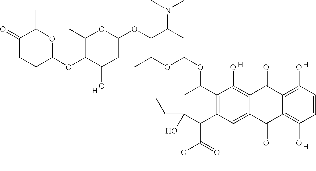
C1(O)=C2C(=C(O)C=C1)C(=O)C1=CC3=C(C(O)=C1C2=O)C(OC1CC(N(C)C)C(OC2OC(C)C(OC4OC(C)C(=O)CC4)C(O)C2)C(C)O1)CC(CC)(O)C3C(OC)=O.[H].[H].[H].[H]
